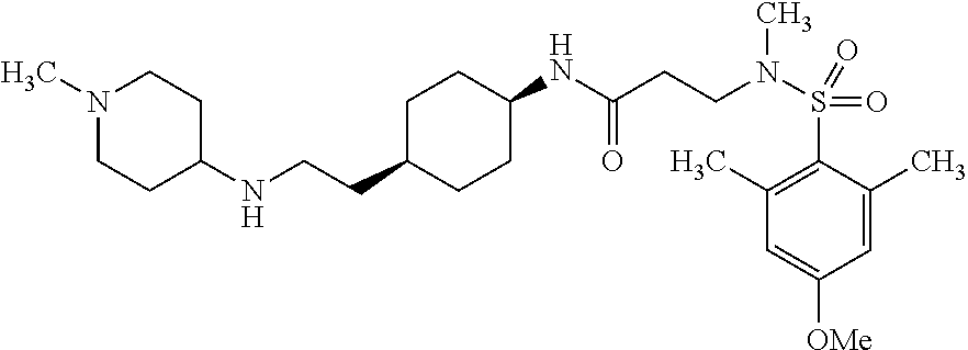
C1(CCNC2CCN(C)CC2)CCC(NC(CCN(S(C2=C(C)C=C([OMe])C=C2C)(=O)=O)C)=O)CC1
